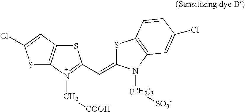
S1C2=C(C=C1Cl)SC(C=C1SC3=C(N1[(CH2)3][SO3-])C=C(Cl)C=C3)=N2C[COOH]
